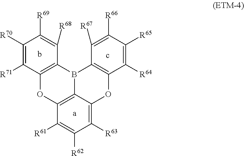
C12=C3C(=C([R63])C([R62])=C1[R61])OC1=C(B3C3=C(O2)C([R71])=C([R70])C([R69])=C3[R68])C([R67])=C([R66])C([R65])=C1[R64]
